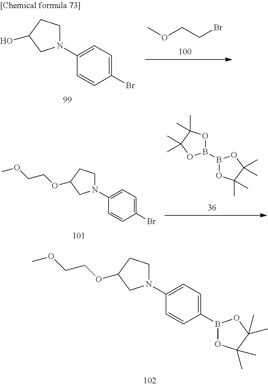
C1(N2CCC(OCCOC)C2)=CC=C(B2OC(C)(C)C(C)(C)O2)C=C1.C1(N2CCC(OCCOC)C2)=CC=C(Br)C=C1.O1B(B2OC(C)(C)C(C)(C)O2)OC(C)(C)C1(C)C.C1(N2CCC(O)C2)=CC=C(Br)C=C1.COCCBr
